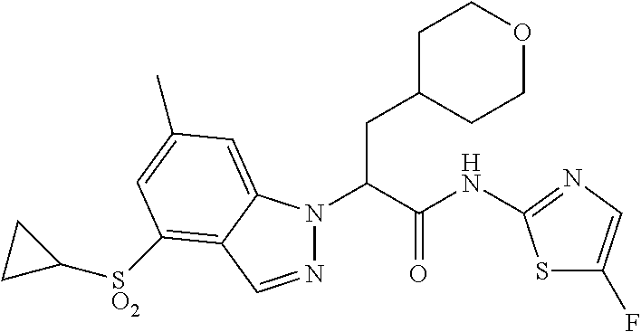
N1(C(C(NC2=NC=C(F)S2)=O)CC2CCOCC2)N=CC2=C([SO2]C3CC3)C=C(C)C=C12
